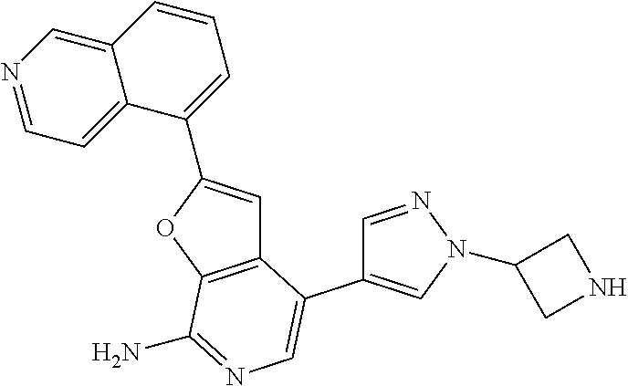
C1(C2=CC3=C(O2)C(N)=NC=C3C2=CN(C3CNC3)N=C2)=CC=CC2=CN=CC=C12
